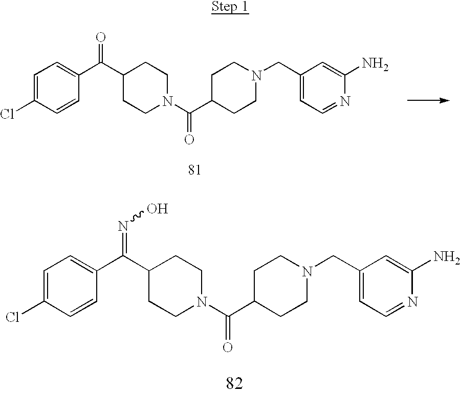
C1=C(Cl)C=CC(C(C2CCN(C(C3CCN(CC4=CC=NC(N)=C4)CC3)=O)CC2)=O)=C1.C1=C(Cl)C=CC(C(C2CCN(C(C3CCN(CC4=CC=NC(N)=C4)CC3)=O)CC2)=NO)=C1
